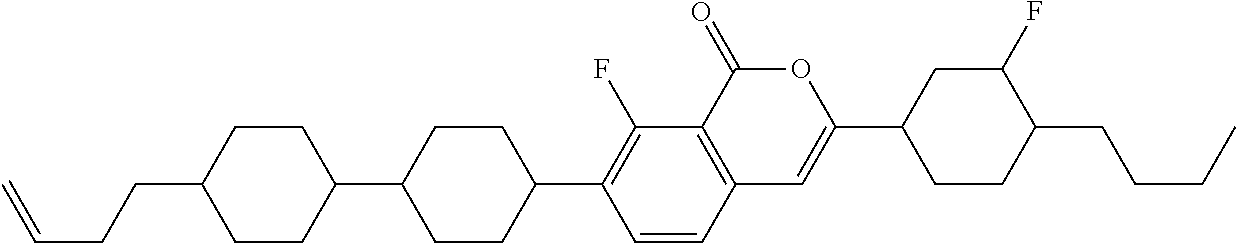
C12=C(C(=O)OC(C3CCC(CCCC)C(F)C3)=C1)C(F)=C(C1CCC(C3CCC(CCC=C)CC3)CC1)C=C2
